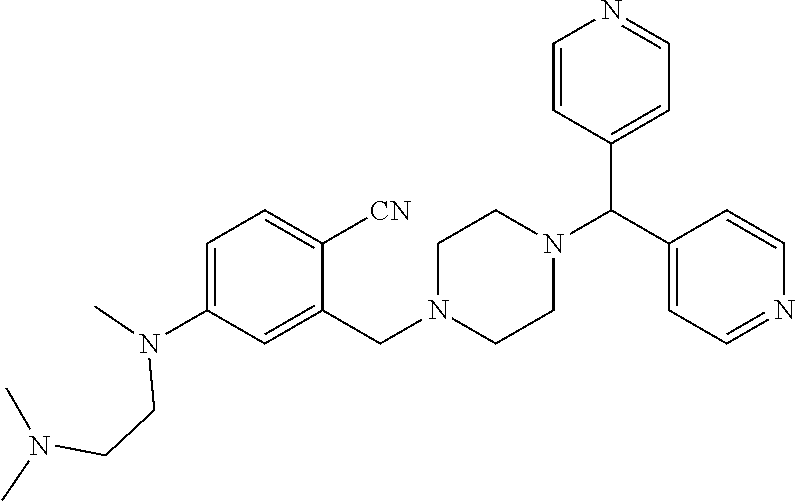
C1=C(N(C)CCN(C)C)C=C(CN2CCN(C(C3=CC=NC=C3)C3=CC=NC=C3)CC2)C([CN])=C1
